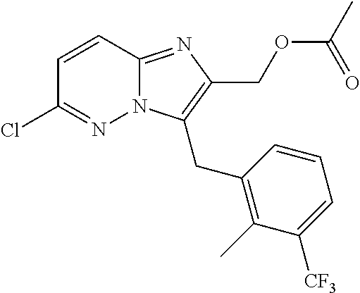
N12C(=NC(COC(=O)C)=C1CC1=C(C)C([CF3])=CC=C1)C=CC(Cl)=N2
